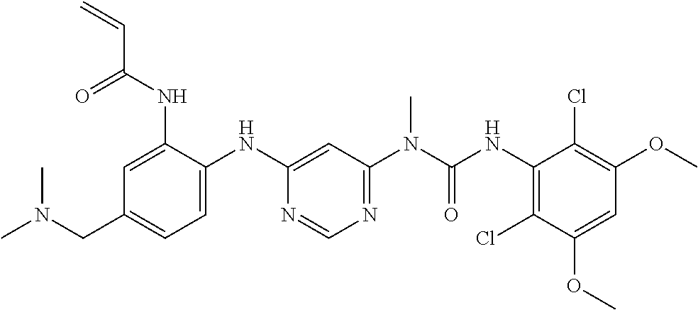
C1=C(NC(C=C)=O)C(NC2=CC(N(C)C(=O)NC3=C(Cl)C(OC)=CC(OC)=C3Cl)=NC=N2)=CC=C1CN(C)C
